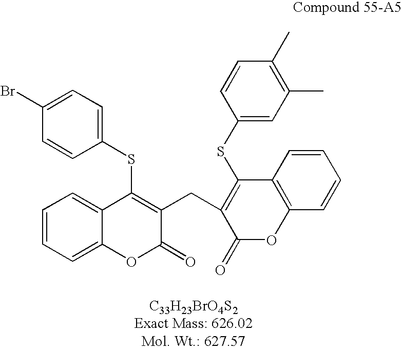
C1(SC2=C(CC3=C(SC4=CC(C)=C(C)C=C4)C4=C(OC3=O)C=CC=C4)C(=O)OC3=CC=CC=C23)=CC=C(Br)C=C1
